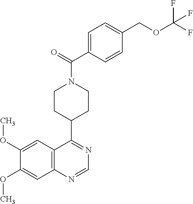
N1=C(C2CCN(C(=O)C3=CC=C(COC(F)(F)F)C=C3)CC2)C2=C(N=C1)C=C(OC)C(OC)=C2
